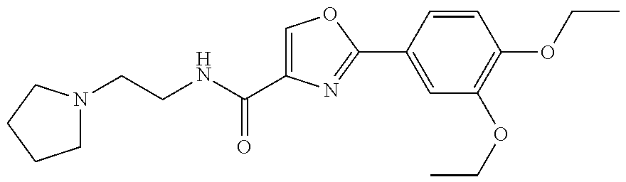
N(C(C1=COC(C2=CC(OCC)=C(OCC)C=C2)=N1)=O)CCN1CCCC1
